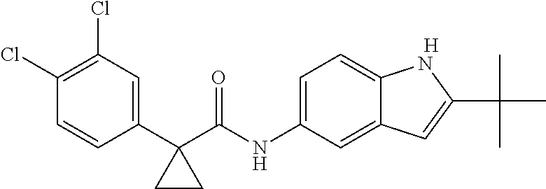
[H].C1(Cl)=C(Cl)C=C(C2(C(NC3=CC=C4C(=C3)C=C(C(C)(C)C)N4)=O)CC2)C=C1
